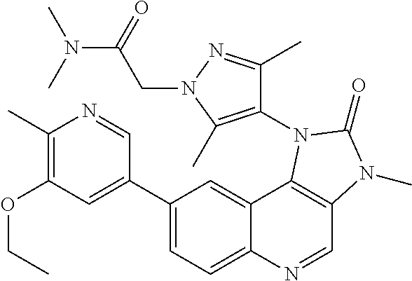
C1(C)=C(OCC)C=C(C2=CC=C3C(=C2)C2=C(C=N3)N(C)C(=O)N2C2=C(C)N(CC(N(C)C)=O)N=C2C)C=N1
